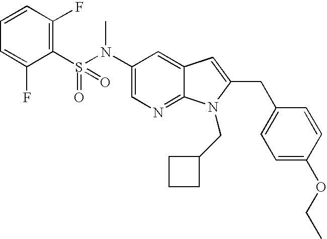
C1(N(S(C2=C(F)C=CC=C2F)(=O)=O)C)=CN=C2C(=C1)C=C(CC1=CC=C(OCC)C=C1)N2CC1CCC1
